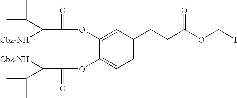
C1=C(CCC(OCI)=O)C=C(OC(C([Cbz-NH])C(C)C)=O)C(OC(C([Cbz-NH])C(C)C)=O)=C1
